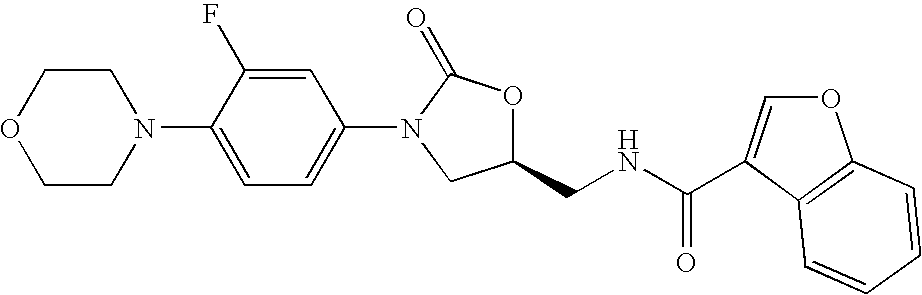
C1COCCN1C1=CC=C(N2CC(CNC(=O)C3=COC4=C3C=CC=C4)OC2=O)C=C1F
